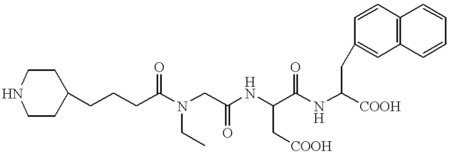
C1(CCCC(N(CC(NC(C(NC([COOH])CC2=CC3=C(C=C2)C=CC=C3)=O)C[COOH])=O)CC)=O)CCNCC1
